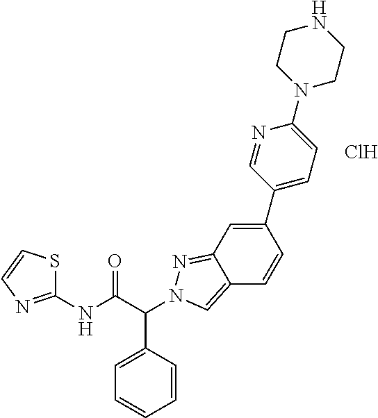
C(C(NC1=NC=CS1)=O)(C1=CC=CC=C1)N1N=C2C(=C1)C=CC(C1=CC=C(N3CCNCC3)N=C1)=C2.Cl
